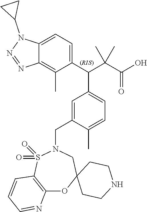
C1=C(CN2S(=O)(=O)C3=C(OC4(C2)CCNCC4)N=CC=C3)C(C)=CC=C1C(C1=CC=C2C(=C1C)N=NN2C1CC1)C(C(O)=O)(C)C
